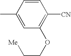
CC1=CC(OCC[Me])=C([CN])C=C1
